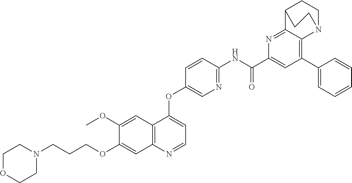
C1COCCN1CCCOC1=CC2=C(C=C1OC)C(OC1=CN=C(NC(C3=CC(C4=CC=CC=C4)=C4C(=N3)C3CCN4CC3)=O)C=C1)=CC=N2
